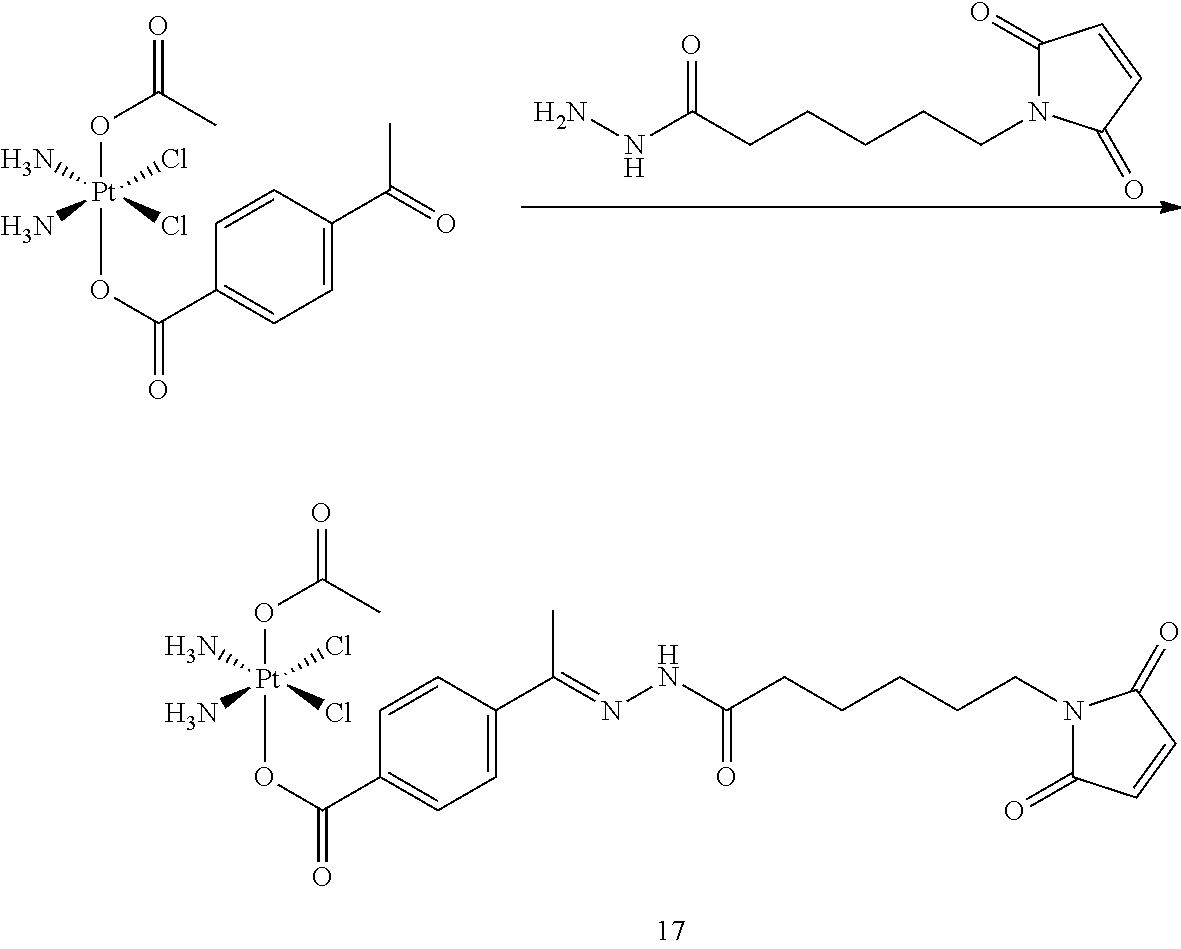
O=C(C)O[Pt](N)(N)(Cl)(Cl)OC(=O)C1=CC=C(C(=O)C)C=C1.C1(=O)N(CCCCCC(NN)=O)C(=O)C=C1.O=C(C)O[Pt](N)(N)(Cl)(Cl)OC(=O)C1=CC=C(C(=NNC(CCCCCN2C(=O)C=CC2=O)=O)C)C=C1
